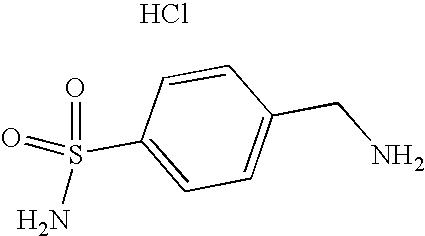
C1=CC(S(=O)(N)=O)=CC=C1CN.Cl
